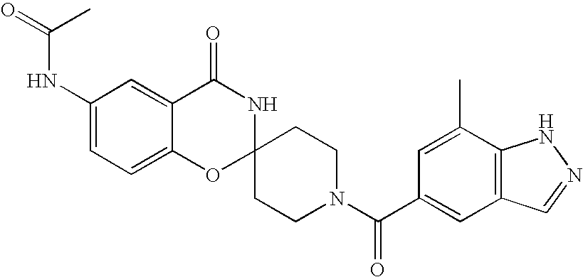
C1(NC(=O)C)=CC=C2C(=C1)C(=O)NC1(O2)CCN(C(C2=CC3=C(C(C)=C2)NN=C3)=O)CC1
